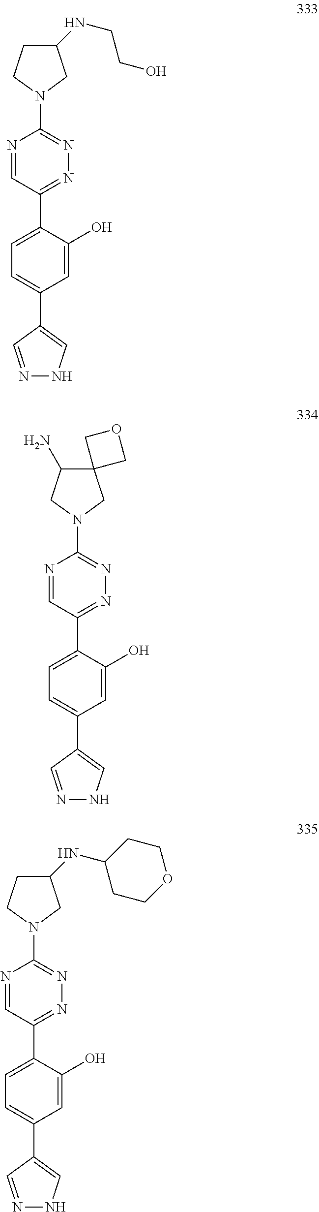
N1=C(C2=CC=C(C3=CNN=C3)C=C2O)C=NC(N2CC(NCCO)CC2)=N1.N1=C(C2=CC=C(C3=CNN=C3)C=C2O)C=NC(N2CC3(C(N)C2)COC3)=N1.N1=C(C2=CC=C(C3=CNN=C3)C=C2O)C=NC(N2CC(NC3CCOCC3)CC2)=N1
